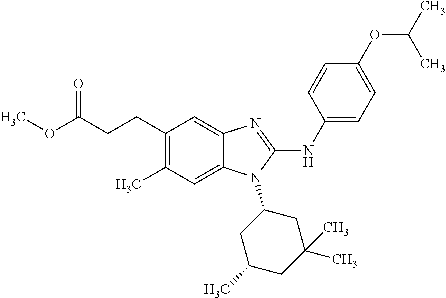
C(CCC1=C(C)C=C2C(=C1)N=C(NC1=CC=C(OC(C)C)C=C1)N2C1CC(C)CC(C)(C)C1)(OC)=O
